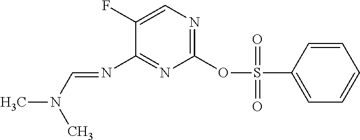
C1(F)=CN=C(OS(C2=CC=CC=C2)(=O)=O)N=C1N=CN(C)C
